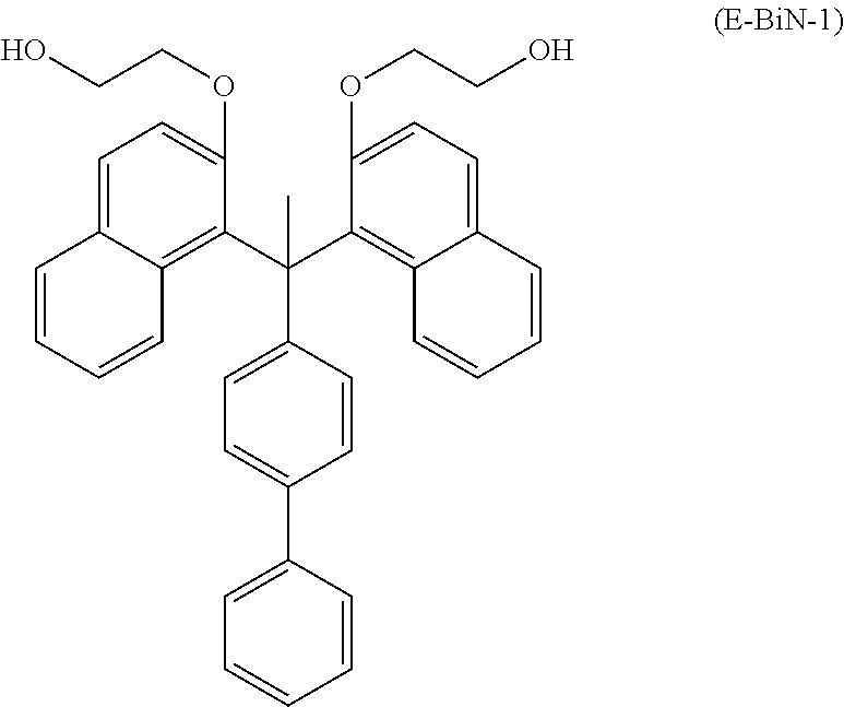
C1=C2C(=C(C(C3=C4C(=CC=C3OCCO)C=CC=C4)(C)C3=CC=C(C4=CC=CC=C4)C=C3)C(OCCO)=C1)C=CC=C2
